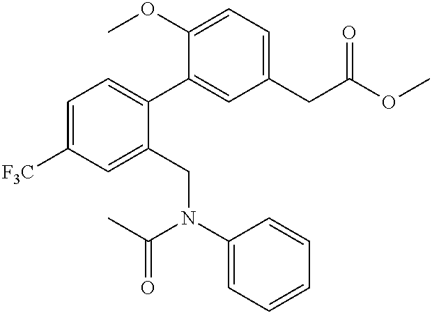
C1(OC)=CC=C(CC(OC)=O)C=C1C1=CC=C([F3C])C=C1CN(C1=CC=CC=C1)C(C)=O
